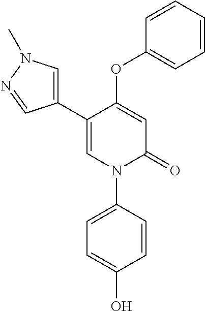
C1=C(OC2=CC=CC=C2)C(C2=CN(C)N=C2)=CN(C2=CC=C(O)C=C2)C1=O
